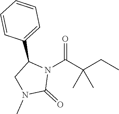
O=C(C(CC)(C)C)N1C(C2=CC=CC=C2)CN(C)C1=O
